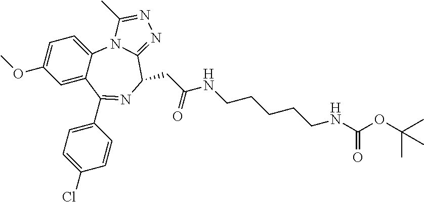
C1=C(OC)C=C2C(=C1)N1C(=NN=C1C)C(CC(NCCCCCNC(OC(C)(C)C)=O)=O)N=C2C1=CC=C(Cl)C=C1
